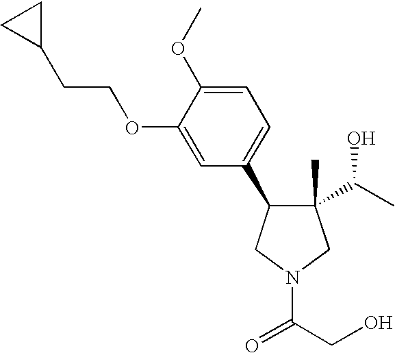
C1(C)(C(C)O)C(C2=CC=C(OC)C(OCCC3CC3)=C2)CN(C(=O)CO)C1
